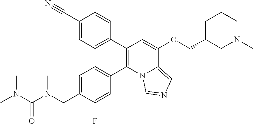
C1(C2=CC=C(C#N)C=C2)=C(C2=CC=C(CN(C)C(N(C)C)=O)C(F)=C2)N2C(=CN=C2)C(OCC2CN(C)CCC2)=C1
